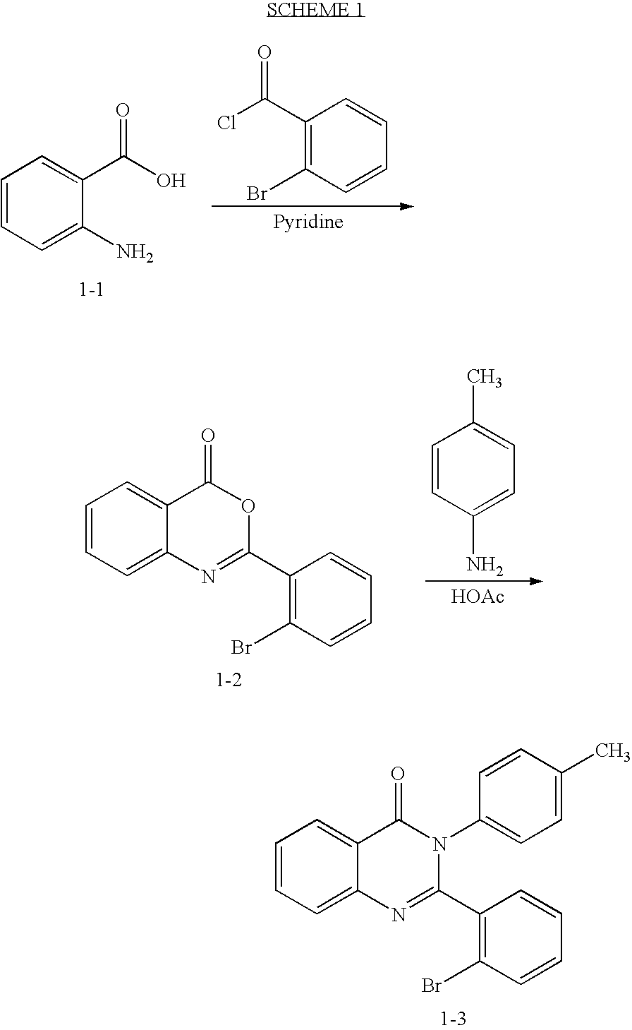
C1=CC(C(Cl)=O)=C(Br)C=C1.C1(N)=CC=CC=C1C(O)=O.[1-1].C1=CC(N)=CC=C1C.[HOAc].C1=CC=C2C(=C1)N=C(C1=C(Br)C=CC=C1)OC2=O.[1-2].C1=CC=C2C(=C1)N=C(C1=C(Br)C=CC=C1)N(C1=CC=C(C)C=C1)C2=O.[1-3]
